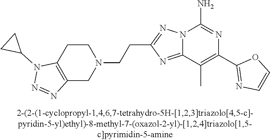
C1(C2=NC=CO2)=C(C)C2=NC(CCN3CCC4=C(C3)N=NN4C3CC3)=NN2C(N)=N1
